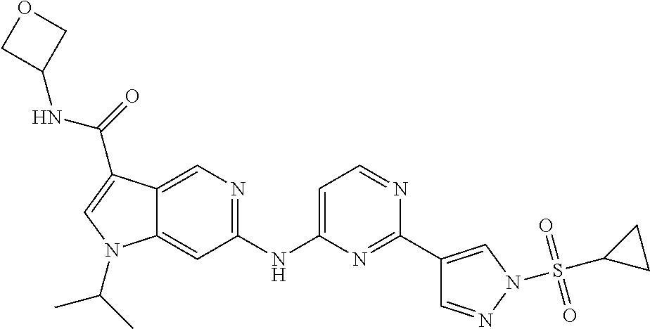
C1(NC2=CC=NC(C3=CN(S(C4CC4)(=O)=O)N=C3)=N2)=NC=C2C(=C1)N(C(C)C)C=C2C(=O)NC1COC1
